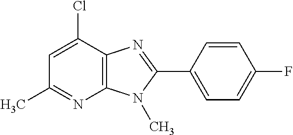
C1=C(Cl)C2=C(N=C1C)N(C)C(C1=CC=C(F)C=C1)=N2
